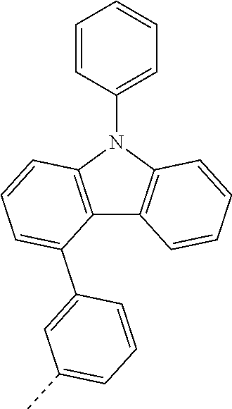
C12=C(N(C3=CC=CC=C3)C3=C1C(C1=CC(C)=CC=C1)=CC=C3)C=CC=C2
